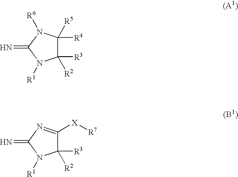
C1([R2])([R3])C([R4])([R5])N([R6])C(=N)N1[R1].C1([R2])([R3])C([X][R7])=NC(=N)N1[R1]
